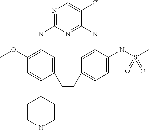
C1(C2CCNCC2)=CC(OC)=C2C=C1CCC1=CC=C(N(C)S(=O)(C)=O)C(=C1)NC1=NC(=NC=C1Cl)N2
